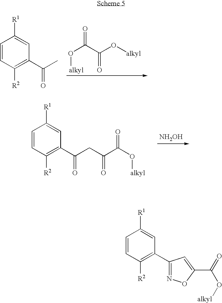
[alkyl]OC(C(O[alkyl])=O)=O.C1=CC([R2])=C(C(C)=O)C=C1[R1].[NH2OH].C1=CC([R2])=C(C(CC(C(O[alkyl])=O)=O)=O)C=C1[R1].C1=CC([R2])=C(C2=NOC(C(=O)O[alkyl])=C2)C=C1[R1]
